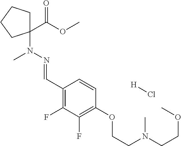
C1(C(OC)=O)(N(N=CC2=C(F)C(F)=C(OCCN(CCOC)C)C=C2)C)CCCC1.[H]Cl
